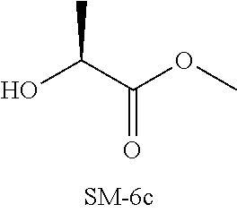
OC(C(OC)=O)C
